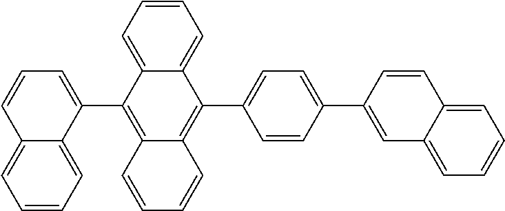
C12=C(C3=CC=CC4=CC=CC=C34)C3=CC=CC=C3C(C3=CC=C(C4=CC5=CC=CC=C5C=C4)C=C3)=C1C=CC=C2
